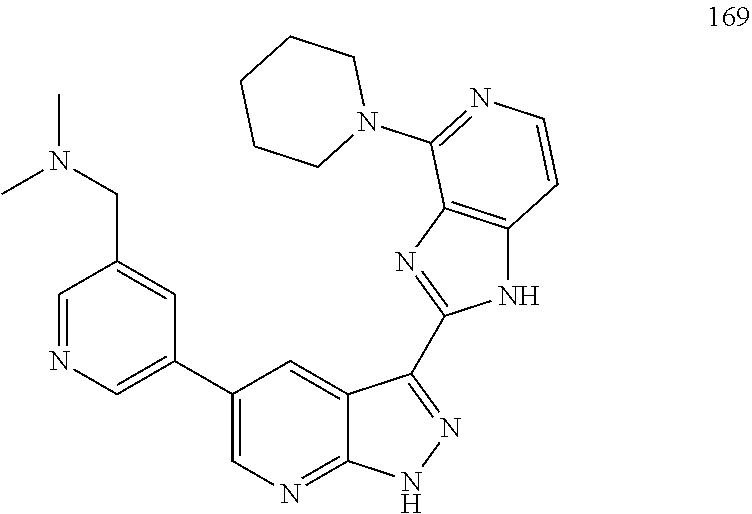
C1(C2=CN=CC(CN(C)C)=C2)=CN=C2C(=C1)C(C1=NC3=C(N1)C=CN=C3N1CCCCC1)=NN2
